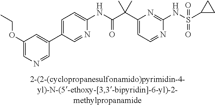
N1=CC=C(C(C(NC2=CC=C(C3=CC(OCC)=CN=C3)C=N2)=O)(C)C)N=C1NS(=O)(=O)C1CC1
